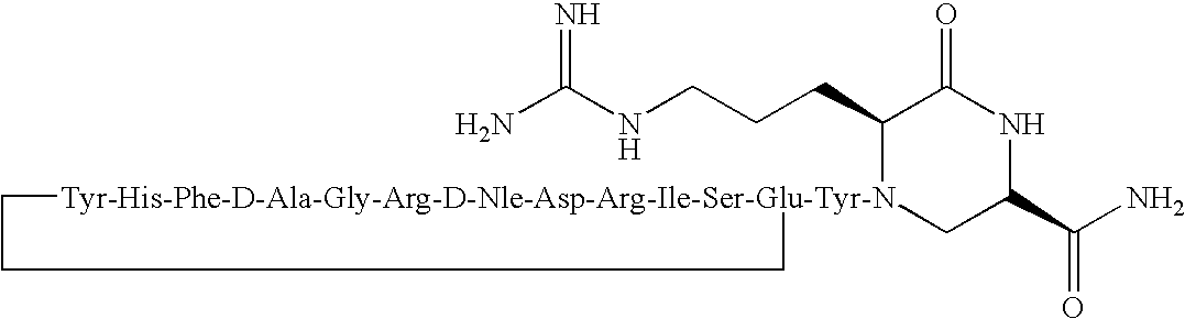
NC(NCCCC1[Tyr-His-Phe-D-Ala-Gly-Arg-D-Nle-Asp-Arg-Ile-Ser-Glu-Tyr-N]2(CC(C(N)=O)NC1=O)CCC2)=N
